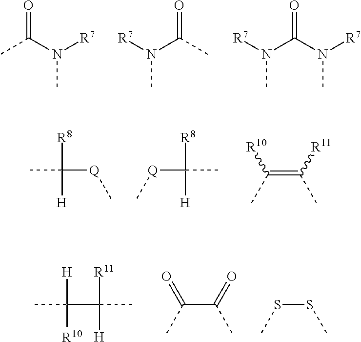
O=C(N([R7])C)C.O=C(C)N([R7])C.O=C(N([R7])C)N([R7])C.C(=C([R11])C)(C)[R10].CC([Q]C)([R8])[H].CC([Q]C)([R8])[H].CC(C([R11])([H])C)([H])[R10].C(C(C)=O)(=O)C.S(SC)C
